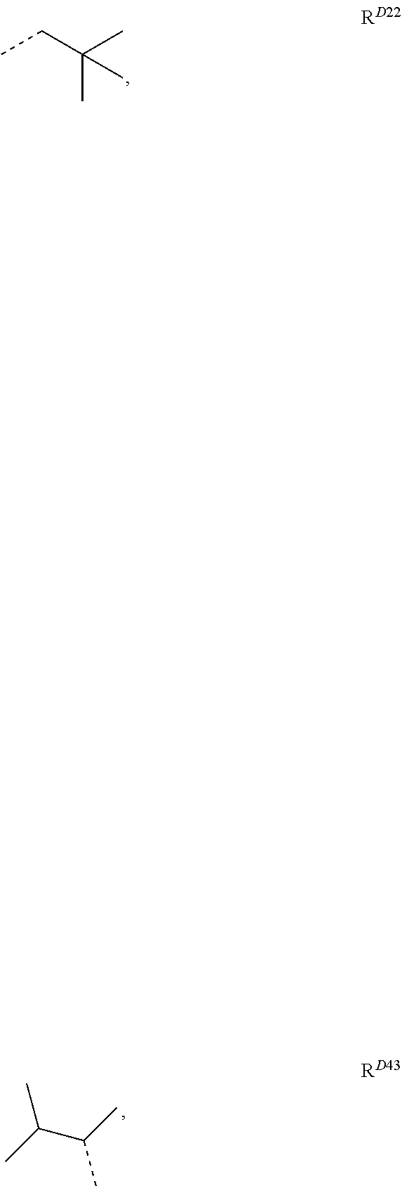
CCC(C)(C)C.CC(C(C)C)C
